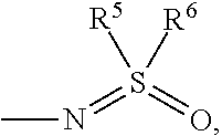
CN=S(=O)([R6])[R5]
